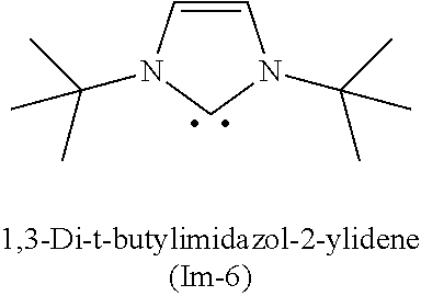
C1=CN(C(C)(C)C)CN1C(C)(C)C
